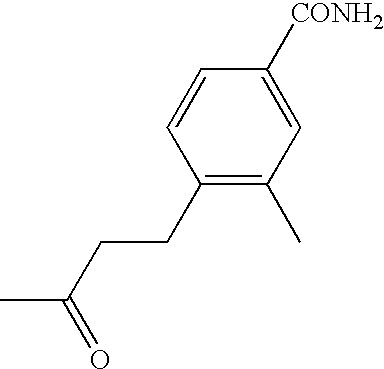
C1(CCC(C)=O)=C(C)C=C([CONH2])C=C1
